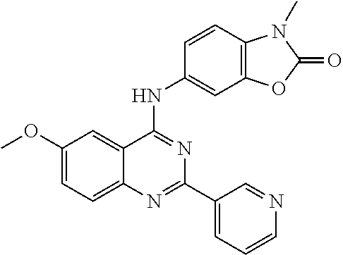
COC1=CC=C2C(=C1)C(NC1=CC3=C(C=C1)N(C)C(=O)O3)=NC(C1=CC=CN=C1)=N2
